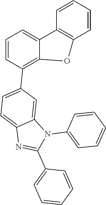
C1=CC(C2=CC=C3C(=C2)N(C2=CC=CC=C2)C(C2=CC=CC=C2)=N3)=C2C(=C1)C1=C(C=CC=C1)O2
